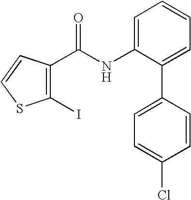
C1=C(NC(C2=C(I)SC=C2)=O)C(C2=CC=C(Cl)C=C2)=CC=C1
